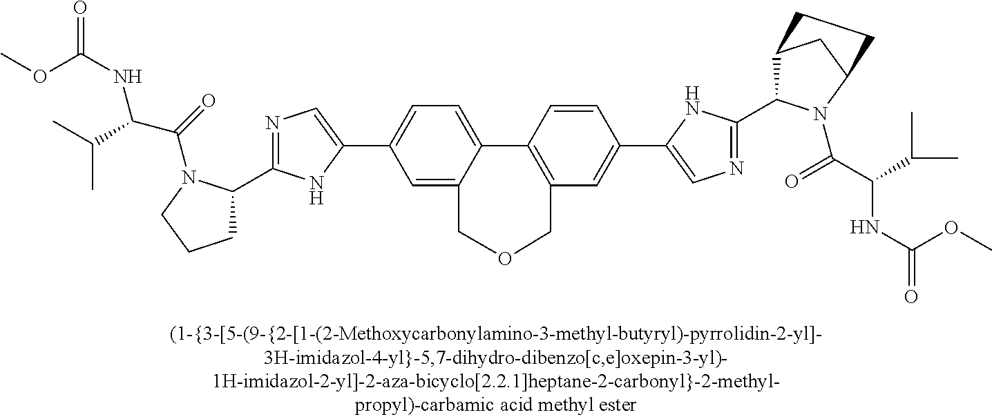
C1=C2C(=CC=C1C1=CN=C(C3CCCN3C(C(NC(OC)=O)C(C)C)=O)N1)C1=C(C=C(C3=CN=C(C4C5CC(N4C(=O)C(C(C)C)NC(OC)=O)CC5)N3)C=C1)COC2
